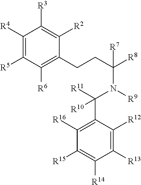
C1([R4])=C([R5])C([R6])=C(CCC([R8])([R7])N(C(C2=C([R16])C([R15])=C([R14])C([R13])=C2[R12])([R11])[R10])[R9])C([R2])=C1[R3]
